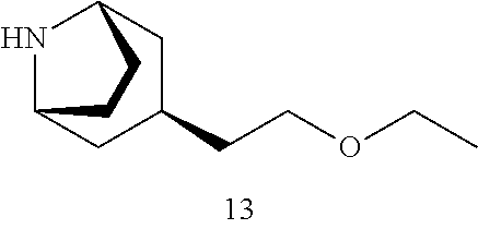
C12NC(CC(CCOCC)C1)CC2
